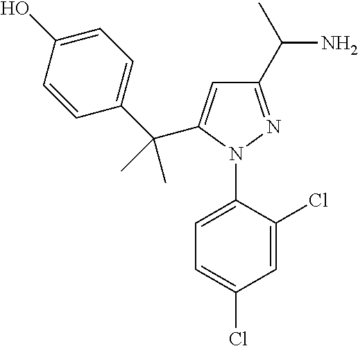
C1=C(N2N=C(C(N)C)C=C2C(C2=CC=C(O)C=C2)(C)C)C(Cl)=CC(Cl)=C1
